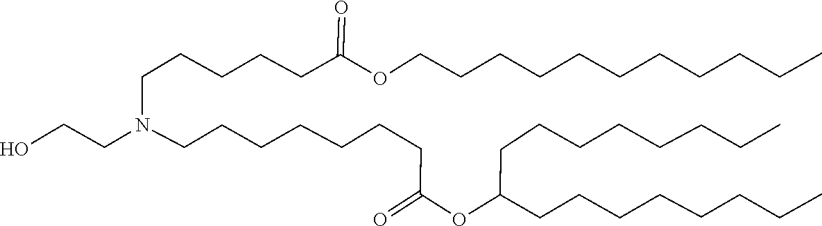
C(CCC)CCCCCCCOC(CCCCCN(CCCCCCCC(OC(CCCCCCCC)CCCCCCCC)=O)CCO)=O
